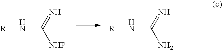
[R]NC(=N)[NHP].[R]NC(=N)N
